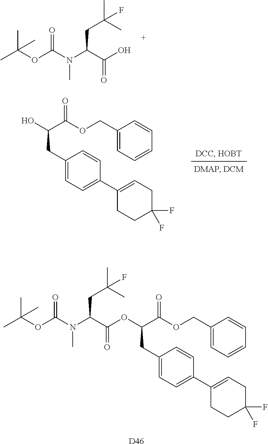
CC(OC(N(C(C(O)=O)CC(C)(C)F)C)=O)(C)C.C1(CC(O)C(OCC2=CC=CC=C2)=O)=CC=C(C2=CCC(F)(F)CC2)C=C1.[D46].C1(CC(C(OCC2=CC=CC=C2)=O)OC(C(N(C(OC(C)(C)C)=O)C)CC(C)(C)F)=O)=CC=C(C2=CCC(F)(F)CC2)C=C1
